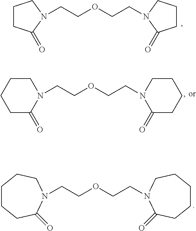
C1CC(=O)N(CCOCCN2CCCC2=O)C1.C(COCCN1CCCCC1=O)N1CCCCC1=O.C(COCCN1CCCCCC1=O)N1C(=O)CCCCC1
